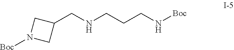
C1(CNCCCN[Boc])CN([Boc])C1
